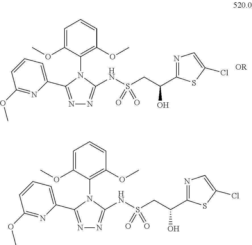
S(=O)(=O)(CC(O)C1=NC=C(Cl)S1)NC1=NN=C(C2=CC=CC(OC)=N2)N1C1=C(OC)C=CC=C1OC.S(=O)(=O)(CC(O)C1=NC=C(Cl)S1)NC1=NN=C(C2=CC=CC(OC)=N2)N1C1=C(OC)C=CC=C1OC
